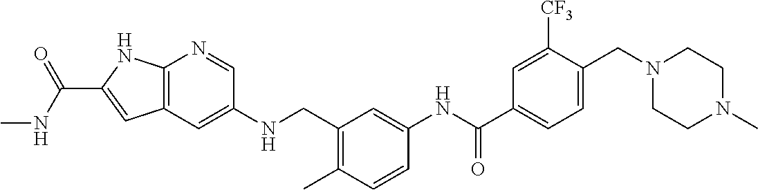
C12=C(C=C(NCC3=C(C)C=CC(NC(C4=CC=C(CN5CCN(C)CC5)C([CF3])=C4)=O)=C3)C=N1)C=C(C(NC)=O)N2
